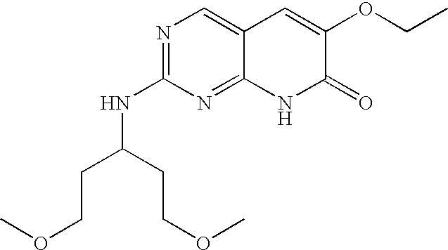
N1=C(NC(CCOC)CCOC)N=C2C(=C1)C=C(OCC)C(=O)N2
